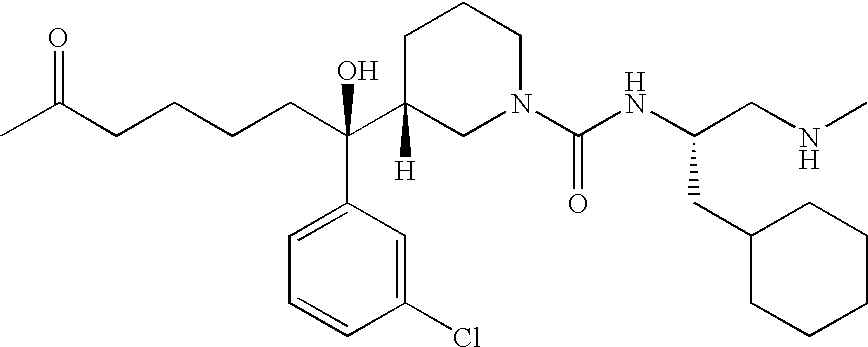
C(C(C1([H])CN(C(NC(CNC)CC2CCCCC2)=O)CCC1)(C1=CC=CC(Cl)=C1)O)CCCC(C)=O
